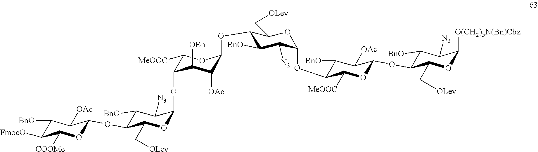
C1([BnO])C([FmocO])C([COOMe])OC(OC2C([BnO])C([N3])C(OC3C([MeOOC])OC(OC4C([BnO])C([N3])C(OC5C([BnO])C([OAc])C(OC6C([BnO])C([N3])C([O(CH2)5N(Bn)Cbz])OC6C[OLev])OC5[MeOOC])OC4C[OLev])C([OAc])C3[OBn])OC2C[OLev])C1[OAc]
